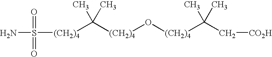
[(CH2)4](O[(CH2)4]C(C)(C)C[CO2H])C(C)(C)[(CH2)4]S(N)(=O)=O
